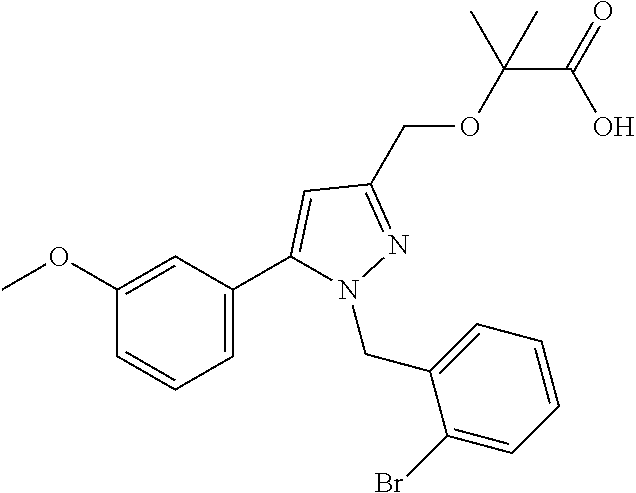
C(C(OCC1=NN(CC2=CC=CC=C2Br)C(C2=CC=CC(OC)=C2)=C1)(C)C)(=O)O
